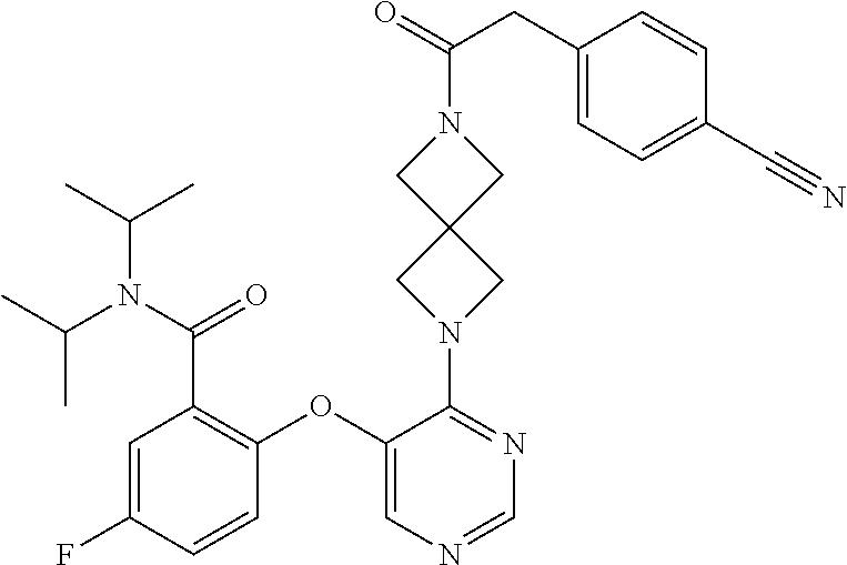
C1=C(F)C=CC(OC2=CN=CN=C2N2CC3(C2)CN(C(=O)CC2=CC=C(C#N)C=C2)C3)=C1C(=O)N(C(C)C)C(C)C
